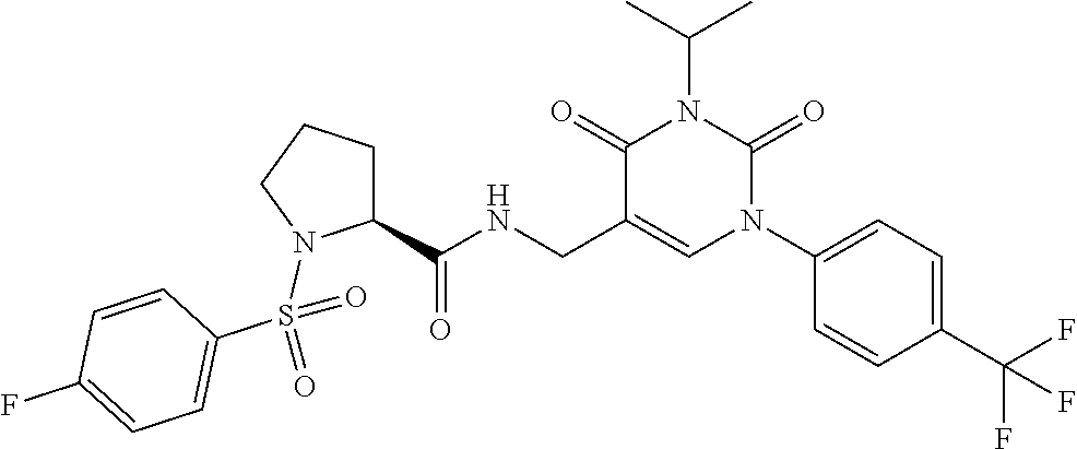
C1(S(=O)(=O)N2C(C(NCC3=CN(C4=CC=C(C(F)(F)F)C=C4)C(=O)N(C(C)C)C3=O)=O)CCC2)=CC=C(F)C=C1
